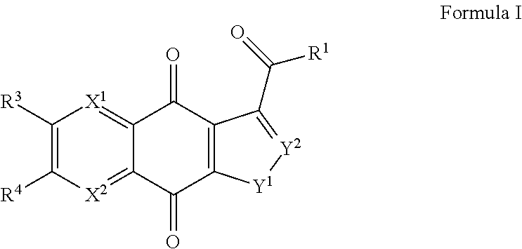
C1([R3])=C([R4])[X2]=C2C(=[X1]1)C(=O)C1=C(C2=O)[Y1][Y2]=C1C([R1])=O
